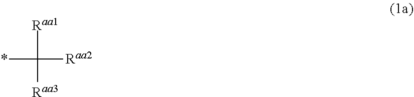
*C([Raa1])([Raa3])[Raa2]
